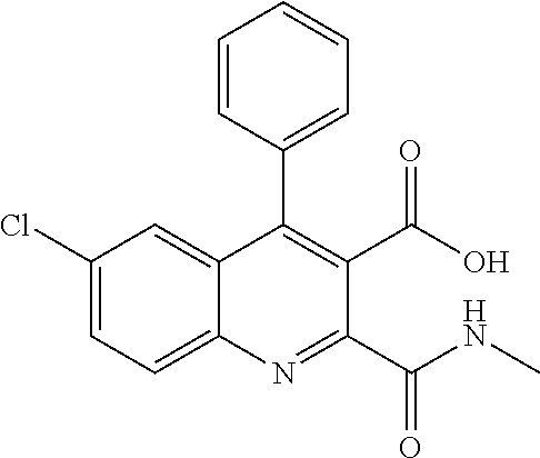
C1(Cl)=CC=C2C(=C1)C(C1=CC=CC=C1)=C(C(O)=O)C(C(NC)=O)=N2
